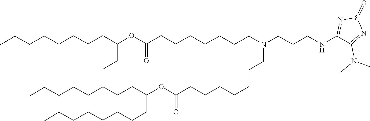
C(CC)(CCCCCCCC)OC(=O)CCCCCCCN(CCCCCCCC(OC(CCCCCCCC)CCCCCCCC)=O)CCCNC1=NS(=O)N=C1N(C)C
